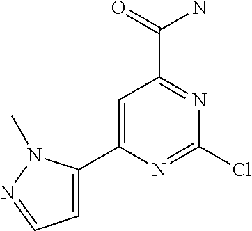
C1=C(C2=CC=NN2C)N=C(Cl)N=C1C(=O)N
